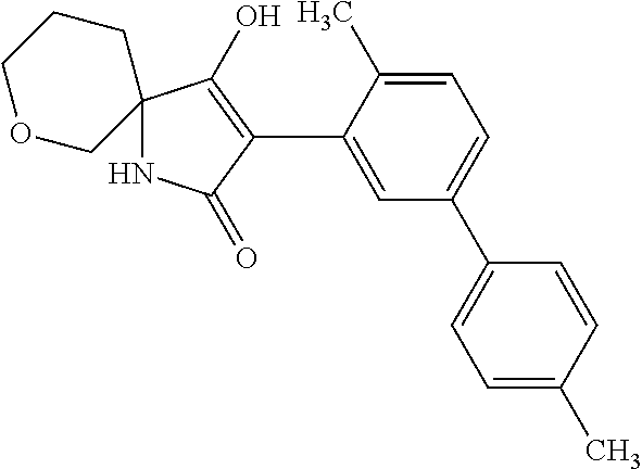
N1C2(C(O)=C(C3=CC(C4=CC=C(C)C=C4)=CC=C3C)C1=O)COCCC2
